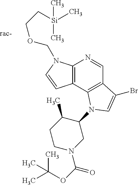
C12=C(N(COCC[Si](C)(C)C)C=C1)N=CC1=C2N(C2C(C)CCN(C(OC(C)(C)C)=O)C2)C=C1Br
